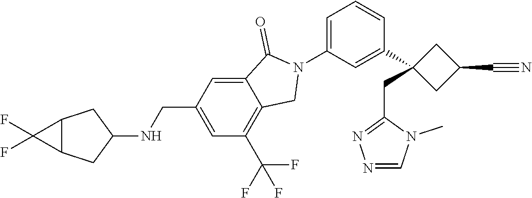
N1(C2=CC=CC(C3(CC4=NN=CN4C)CC(C#N)C3)=C2)C(=O)C2=CC(CNC3CC4C(C3)C4(F)F)=CC(C(F)(F)F)=C2C1
